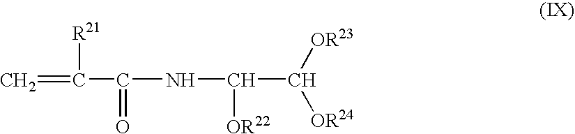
C(=C)(C(=O)NC([OR22])C([OR23])[OR24])[R21]
